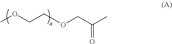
COCCOCC(C)=O
